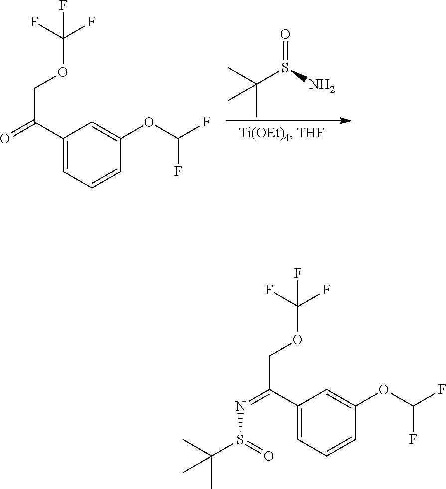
O=S(N)C(C)(C)C.C1(C(=O)COC(F)(F)F)=CC=CC(OC(F)F)=C1.C1(C(=NS(C(C)(C)C)=O)COC(F)(F)F)=CC=CC(OC(F)F)=C1
